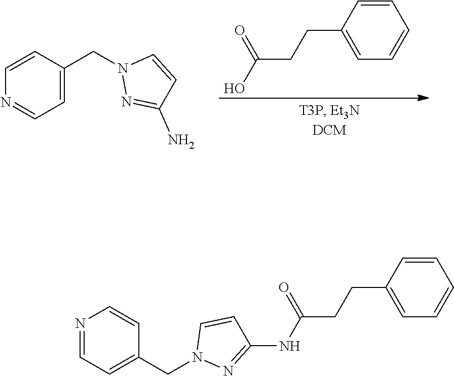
C1(CCC(O)=O)=CC=CC=C1.C1=CC(CN2N=C(N)C=C2)=CC=N1.N1=CC=C(CN2N=C(NC(CCC3=CC=CC=C3)=O)C=C2)C=C1
